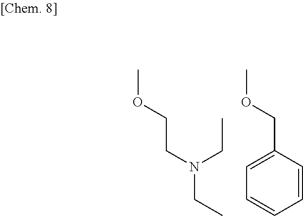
N(CC)(CC)CCOC.C1(COC)=CC=CC=C1
